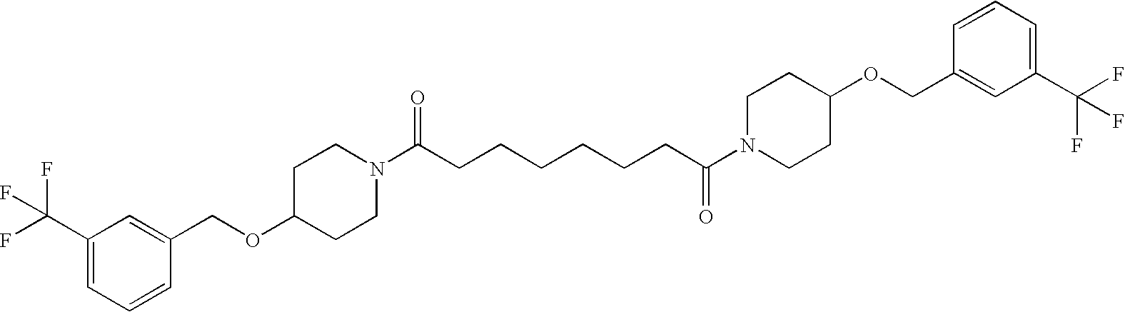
C1(C(F)(F)F)=CC=CC(COC2CCN(C(CCCCCCC(N3CCC(OCC4=CC(C(F)(F)F)=CC=C4)CC3)=O)=O)CC2)=C1
